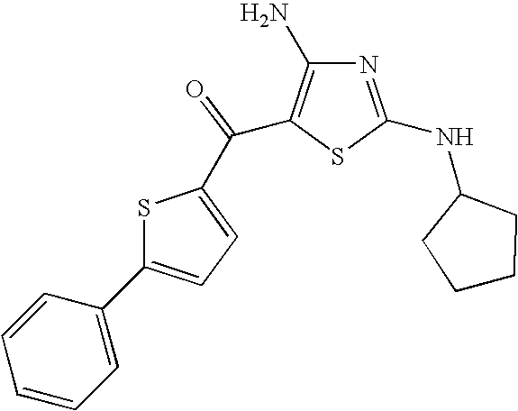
C1(C2=CC=C(C(=O)C3=C(N)N=C(NC4CCCC4)S3)S2)=CC=CC=C1
